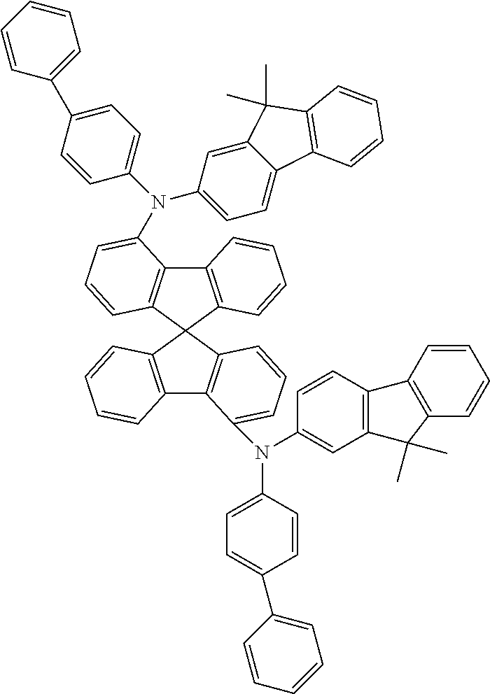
C12=C(C=CC=C1N(C1=CC=C(C3=CC=CC=C3)C=C1)C1=CC=C3C(=C1)C(C)(C)C1=C3C=CC=C1)C1(C3=C2C=CC=C3)C2=C(C3=C1C=CC=C3N(C1=CC=C(C3=CC=CC=C3)C=C1)C1=CC3=C(C=C1)C1=C(C3(C)C)C=CC=C1)C=CC=C2
